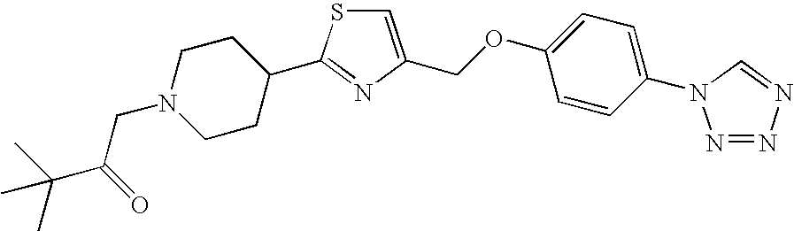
C1=C(COC2=CC=C(N3N=NN=C3)C=C2)N=C(C2CCN(CC(C(C)(C)C)=O)CC2)S1
